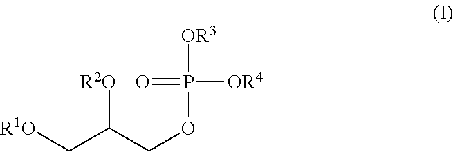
C(C(COP([OR3])([OR4])=O)[R2O])[R1O]
